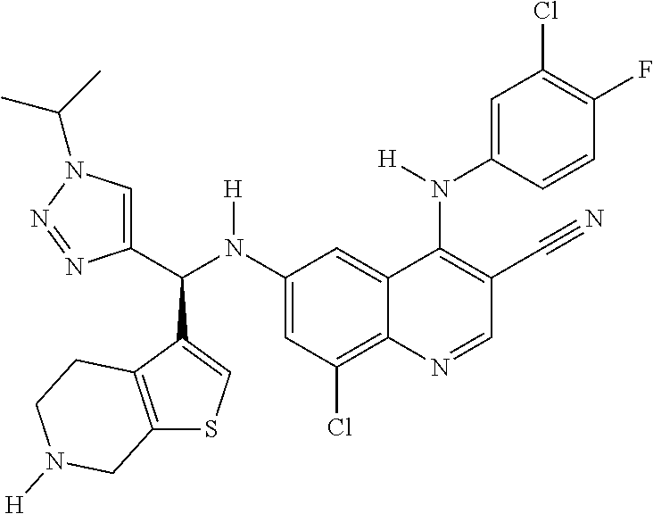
C1(N(C(C2=CN(C(C)C)N=N2)C2=CSC3=C2CCN([H])C3)[H])=CC(Cl)=C2C(=C1)C(N([H])C1=CC(Cl)=C(F)C=C1)=C(C#N)C=N2
